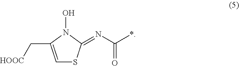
C1=C(C[HOOC])N(O)C(=NC(=O)*)S1
